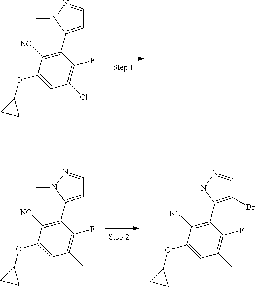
C1(Br)=C(C2=C([NC])C(OC3CC3)=CC(C)=C2F)N(C)N=C1.C1=C(C2=C([NC])C(OC3CC3)=CC(C)=C2F)N(C)N=C1.C1=C(C2=C([NC])C(OC3CC3)=CC(Cl)=C2F)N(C)N=C1
